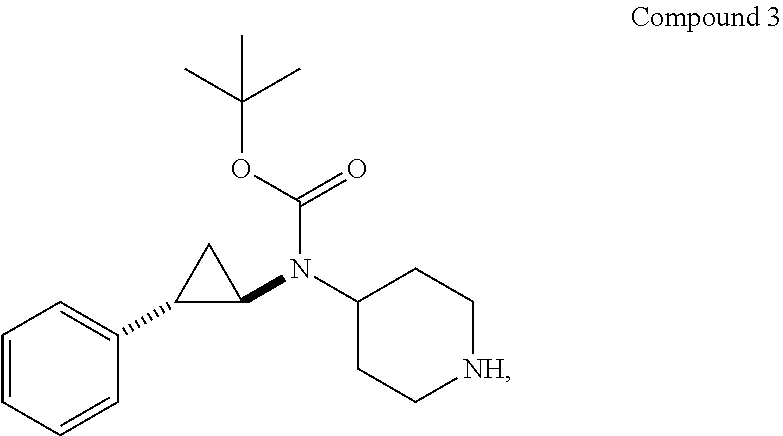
C1=CC=CC(C2C(N(C3CC[NH]CC3)C(OC(C)(C)C)=O)C2)=C1
